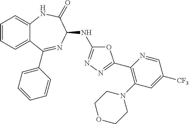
C1(C2=NN=C(NC3N=C(C4=CC=CC=C4)C4=CC=CC=C4NC3=O)O2)=C(N2CCOCC2)C=C([CF3])C=N1
